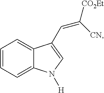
C1=CC=C2C(=C1)C(C=C([CO2Et])[CN])=CN2[H]
